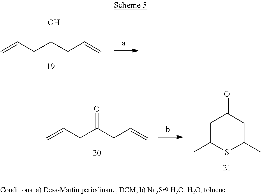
C=CCC(CC=C)O.C=CCC(CC=C)=O.C1C(C)SC(C)CC1=O
